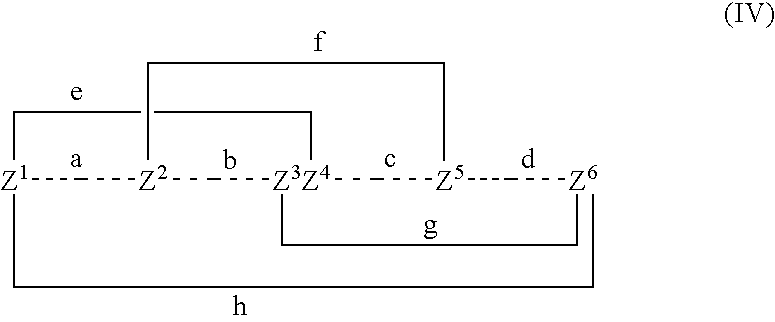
[Z1]12C[Z2]3C[Z3Z4]4(C[Z5](C[Z6](CC4)CCCC1)CCC3)CC2
